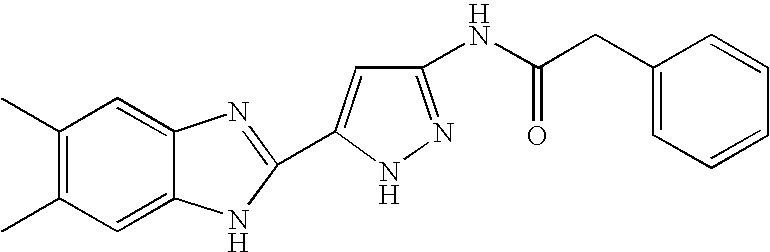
C1(C)=C(C)C=C2C(=C1)N=C(C1=CC(NC(CC3=CC=CC=C3)=O)=NN1)N2
